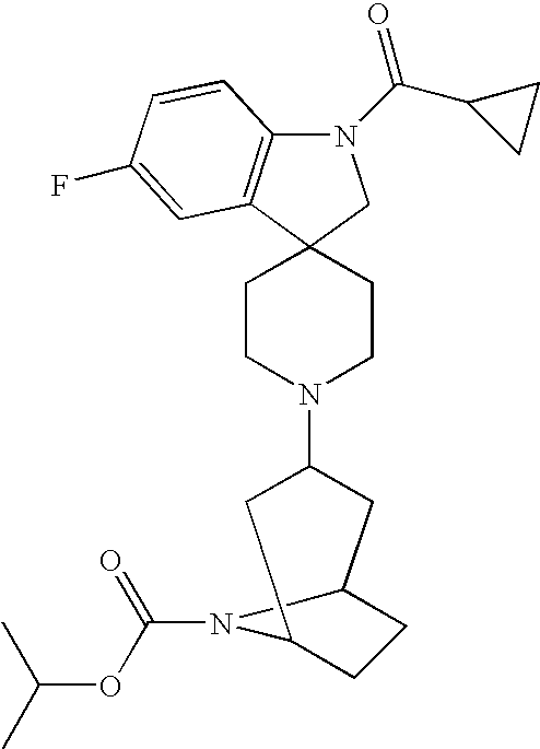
N1(C(=O)C2CC2)C2=C(C3(C1)CCN(C1CC4CCC(C1)N4C(=O)OC(C)C)CC3)C=C(F)C=C2
